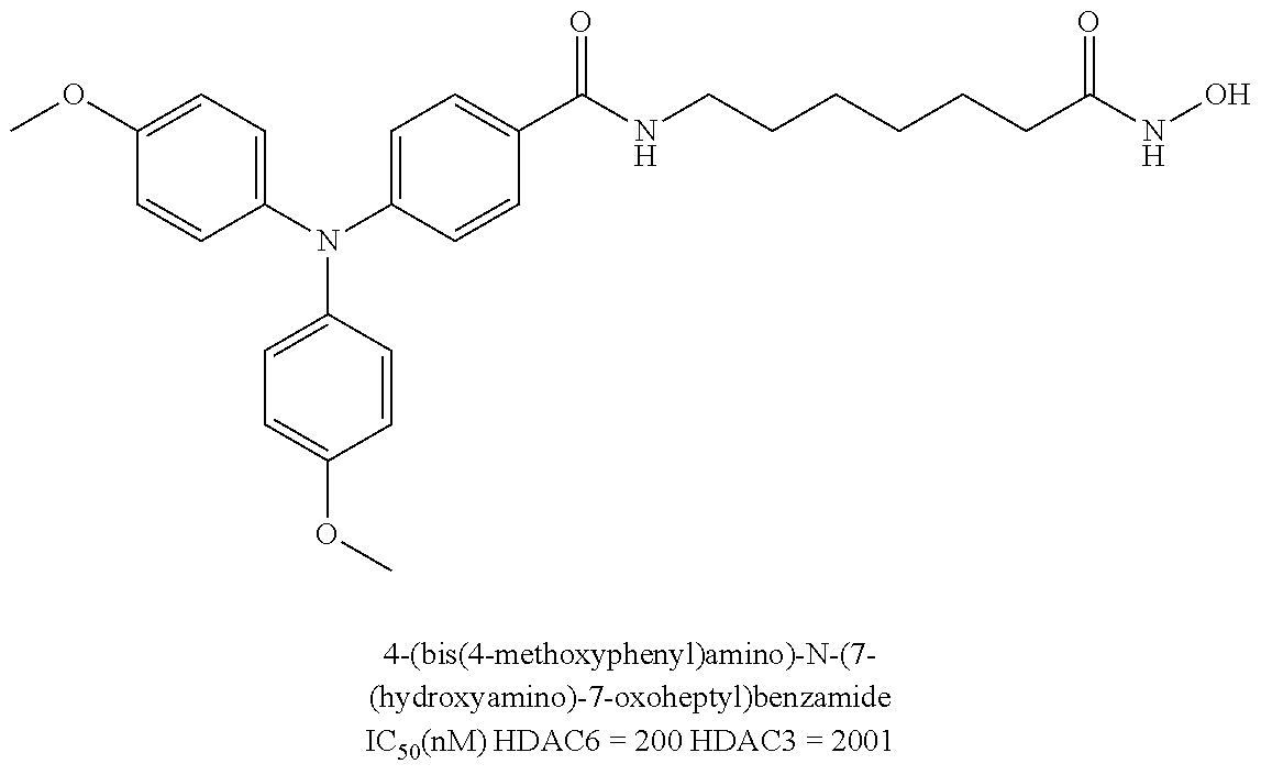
C1(OC)=CC=C(N(C2=CC=C(C(NCCCCCCC(NO)=O)=O)C=C2)C2=CC=C(OC)C=C2)C=C1
